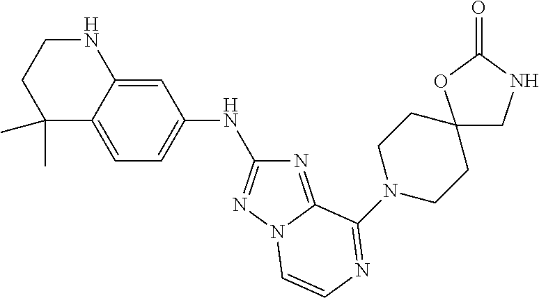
N1=C2N(N=C1NC1=CC=C3C(=C1)NCCC3(C)C)C=CN=C2N1CCC2(CNC(=O)O2)CC1
